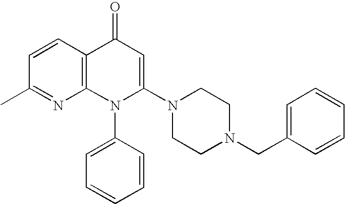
C1(C)=NC2=C(C=C1)C(=O)C=C(N1CCN(CC3=CC=CC=C3)CC1)N2C1=CC=CC=C1
